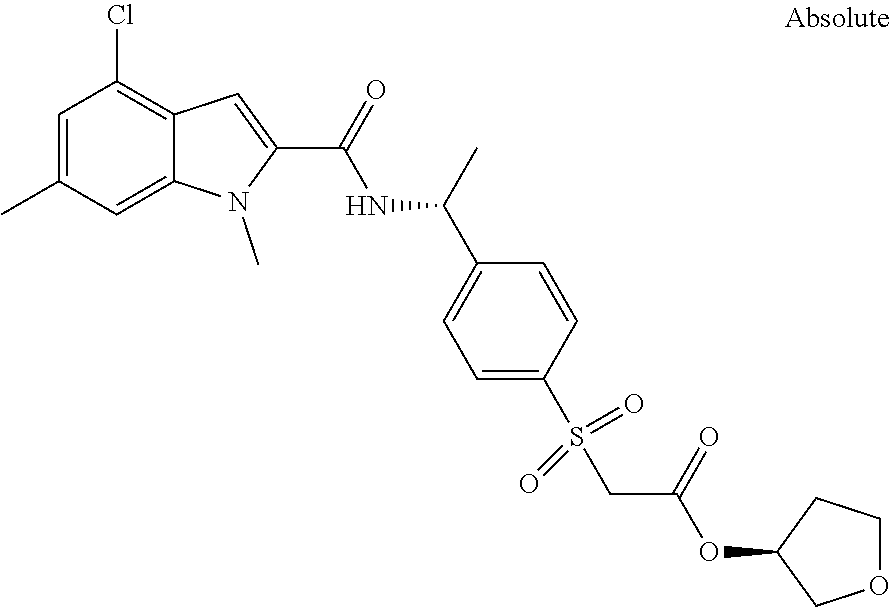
C1=C(C)C=C2C(=C1Cl)C=C(C(=O)NC(C1=CC=C(S(CC(OC3COCC3)=O)(=O)=O)C=C1)C)N2C
